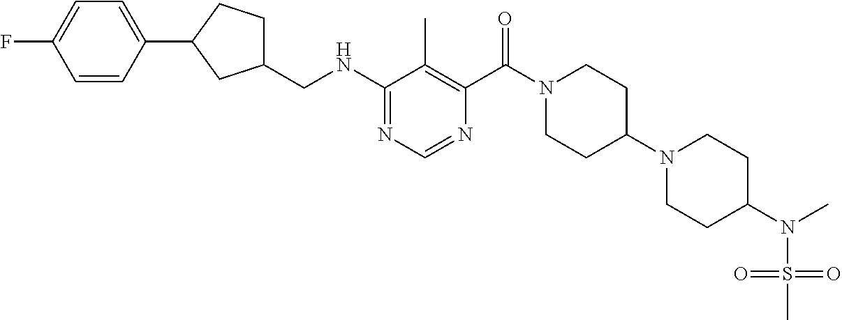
C1(NCC2CCC(C3=CC=C(F)C=C3)C2)=NC=NC(C(N2CCC(N3CCC(N(C)S(=O)(=O)C)CC3)CC2)=O)=C1C
